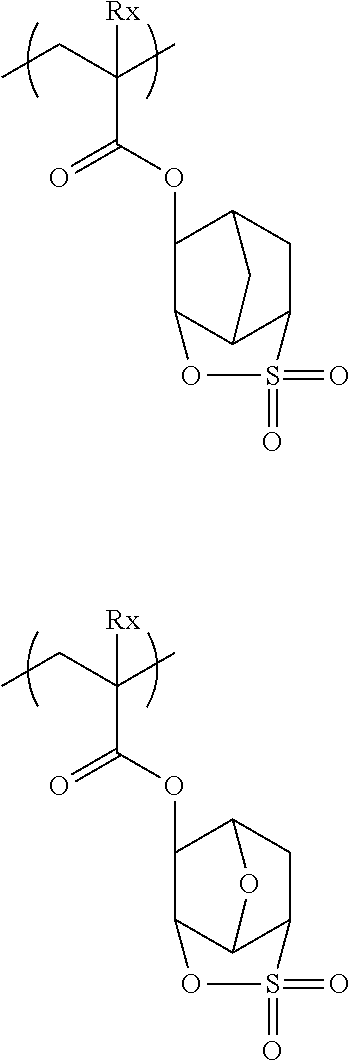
CCC(C)([Rx])C(OC1C2C3C(CC1O3)S(=O)(=O)O2)=O.CCC(C)([Rx])C(OC1C2C3C(CC1C3)S(=O)(=O)O2)=O
